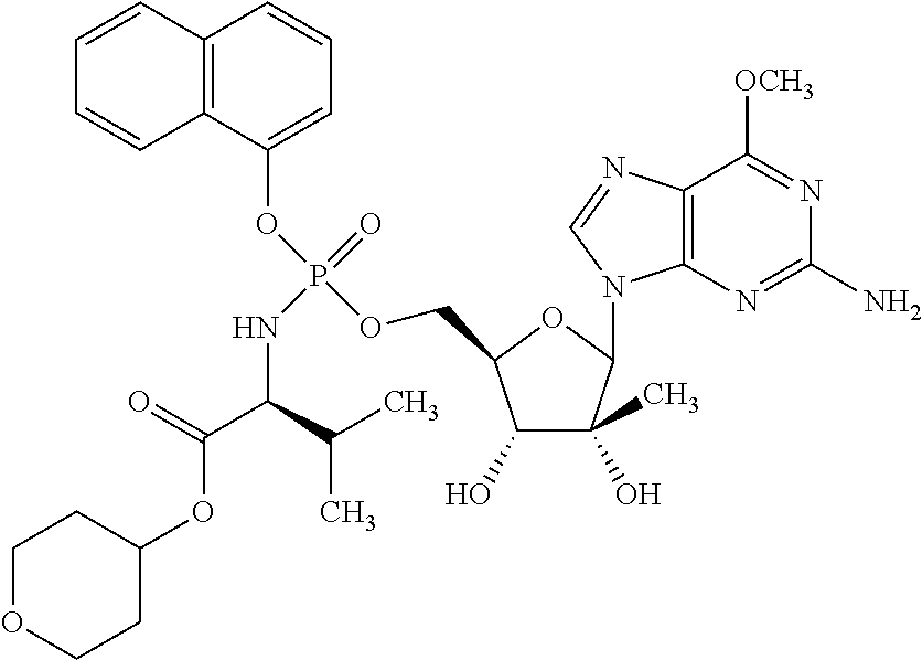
C1(O)C(C)(O)C(N2C3=C(N=C2)C([OCH3])=NC(N)=N3)OC1COP(OC1=CC=CC2=C1C=CC=C2)(=O)NC(C(OC1CCOCC1)=O)C(C)C
